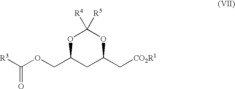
[R3]C(OCC1CC(C[CO2R1])OC([R4])([R5])O1)=O
